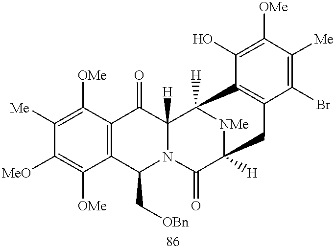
C12=C(C([OMe])=C([Me])C([MeO])=C1[OMe])C(=O)C1([H])N(C2C[OBn])C(=O)C2([H])[NMe]C1([H])C1=C(C(Br)=C([Me])C([OMe])=C1O)C2
